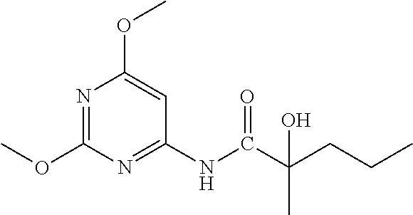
N1=C(OC)N=C(NC(C(CCC)(C)O)=O)C=C1OC
